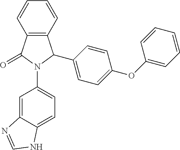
C12=C(C=CC=C1)C(C1=CC=C(OC3=CC=CC=C3)C=C1)N(C1=CC=C3C(=C1)N=CN3)C2=O
